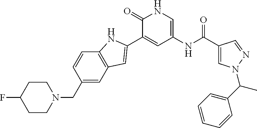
C1(=O)C(C2=CC3=C(C=CC(CN4CCC(F)CC4)=C3)N2)=CC(NC(C2=CN(C(C3=CC=CC=C3)C)N=C2)=O)=CN1
